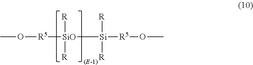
[R5]([SiO]([R])([R])[Si]([R5]OC)([R])[R])OC
